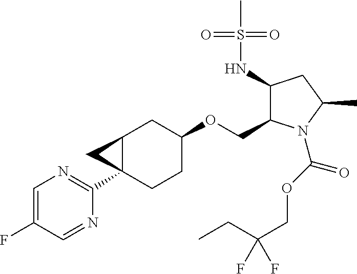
C1=C(F)C=NC(C23CCC(OCC4C(NS(C)(=O)=O)CC(C)N4C(OCC(CC)(F)F)=O)CC2C3)=N1
